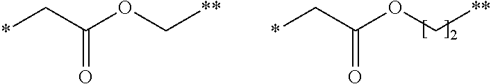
*CC(OC[**])=O.*CC(OC[**])=O
